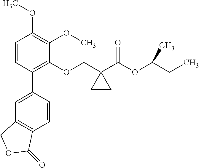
C1=CC(C2=CC3=C(C=C2)C(=O)OC3)=C(OCC2(C(=O)OC(CC)C)CC2)C(OC)=C1OC
